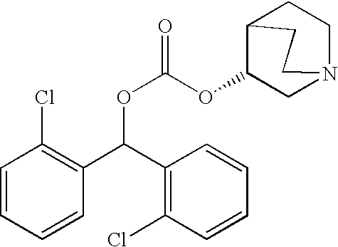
O(C(OC1CN2CCC1CC2)=O)C(C1=C(Cl)C=CC=C1)C1=C(Cl)C=CC=C1
